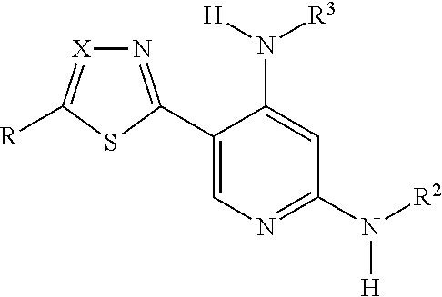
N1=C(C2=CN=C(N([R2])[H])C=C2N([H])[R3])SC([R])=[X]1
